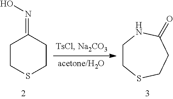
C1CSCCC1=NO.C1CSCCC(=O)N1
